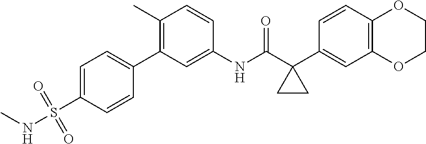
C12=C(C=CC(C3(C(NC4=CC(C5=CC=C(S(NC)(=O)=O)C=C5)=C(C)C=C4)=O)CC3)=C1)OCCO2
